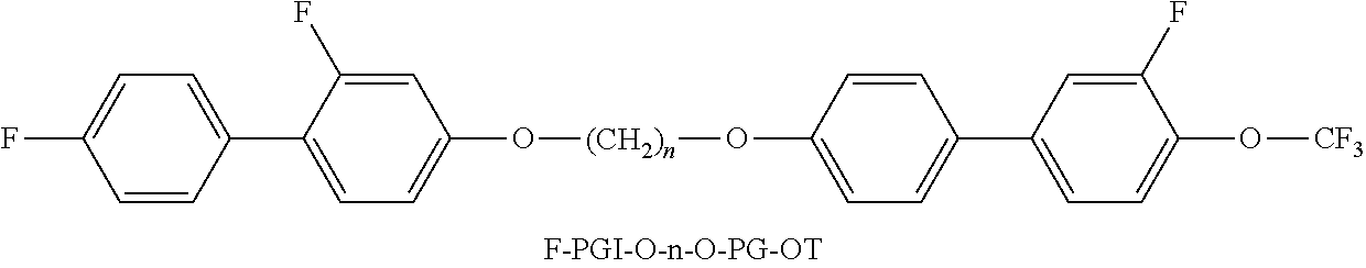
C1=C(C2=CC=C(F)C=C2)C(F)=CC(O[(CH2)n]OC2=CC=C(C3=CC=C(O[CF3])C(F)=C3)C=C2)=C1
